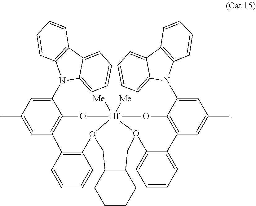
C1=C(C)C=C(N2C3=CC=CC=C3C3=C2C=CC=C3)C2=C1C1=C(O3[Hf]4([Me])([Me])(OC5=C(C=C(C)C=C5N5C6=CC=CC=C6C6=C5C=CC=C6)C5=CC=CC=C5O4CC4C(C3)CCCC4)O2)C=CC=C1
